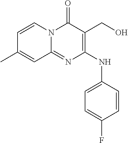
C1=CC(C)=CC2=NC(NC3=CC=C(F)C=C3)=C(CO)C(=O)N12
